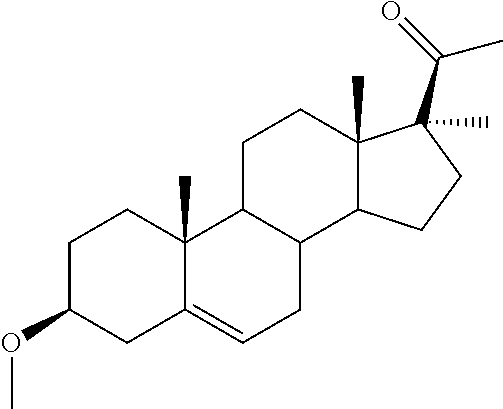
C1C(OC)CC2=CCC3C(C2(C)C1)CCC1(C)C3CCC1(C(=O)C)C
